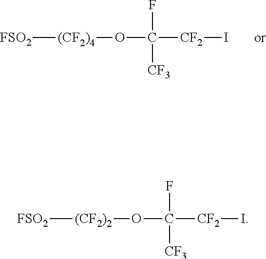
[FSO2][(CF2)2]OC(F)([CF3])[CF2]I.[FSO2][(CF2)4]OC(F)([CF3])[CF2]I
